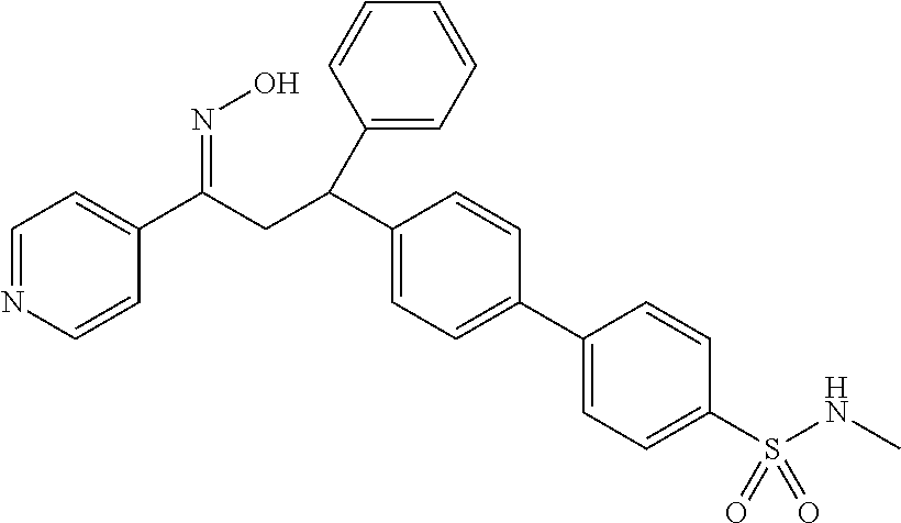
C1=NC=CC(C(CC(C2=CC=C(C3=CC=C(S(NC)(=O)=O)C=C3)C=C2)C2=CC=CC=C2)=NO)=C1
